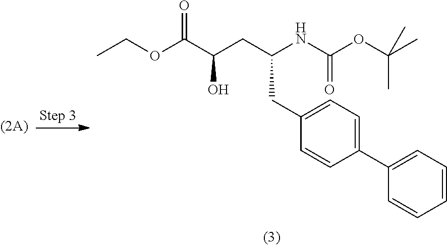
C(C(O)CC(NC(OC(C)(C)C)=O)CC1=CC=C(C2=CC=CC=C2)C=C1)(OCC)=O
